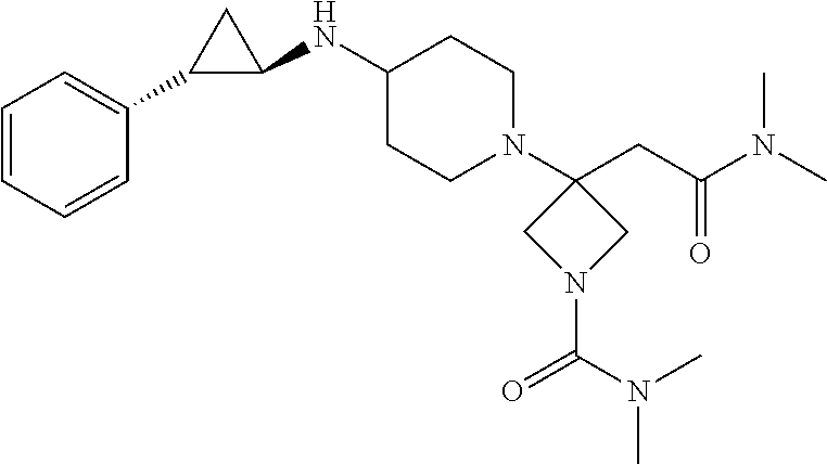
C1=CC=CC(C2C(NC3CCN(C4(CC(N(C)C)=O)CN(C(N(C)C)=O)C4)CC3)C2)=C1
